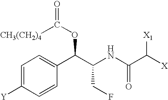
C1=C([Y])C=CC(C(C(NC(C([X])[X1])=O)CF)OC(=O)[CH3(CH2)4])=C1
